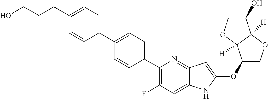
C1(OC2=CC3=NC(C4=CC=C(C5=CC=C(CCCO)C=C5)C=C4)=C(F)C=C3N2)COC2([H])C1([H])OCC2O
